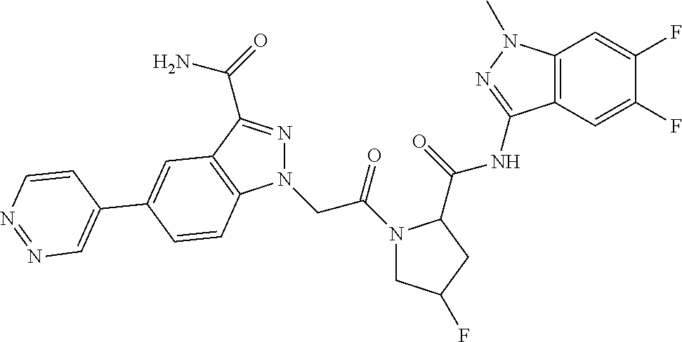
FC1=CC2=C(C=C1F)C(NC(=O)C1N(C(CN3N=C(C(=O)N)C4=C3C=CC(C3=CN=NC=C3)=C4)=O)CC(F)C1)=NN2C
